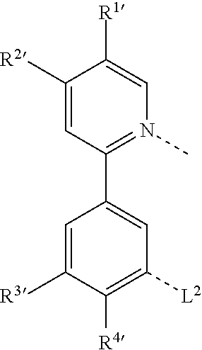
C1=C([R3])C([R4])=C([L2])C=C1C1=N(C)C=C([R1])C([R2])=C1
